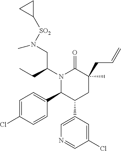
C1=C(Cl)C=CC(C2C(C3=CN=CC(Cl)=C3)CC(C)(CC=C)C(=O)N2C(CC)CN([SO2]C2CC2)C)=C1
